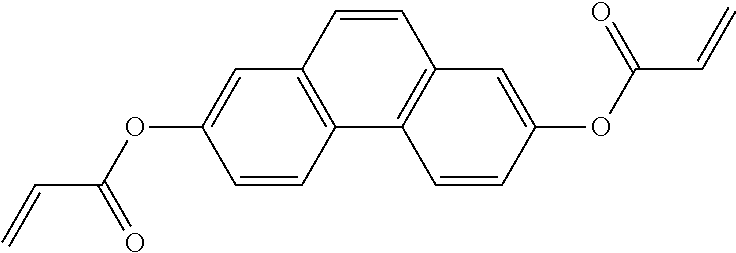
C(C(OC1=CC2=C(C=C1)C1=C(C=C(OC(C=C)=O)C=C1)C=C2)=O)=C
